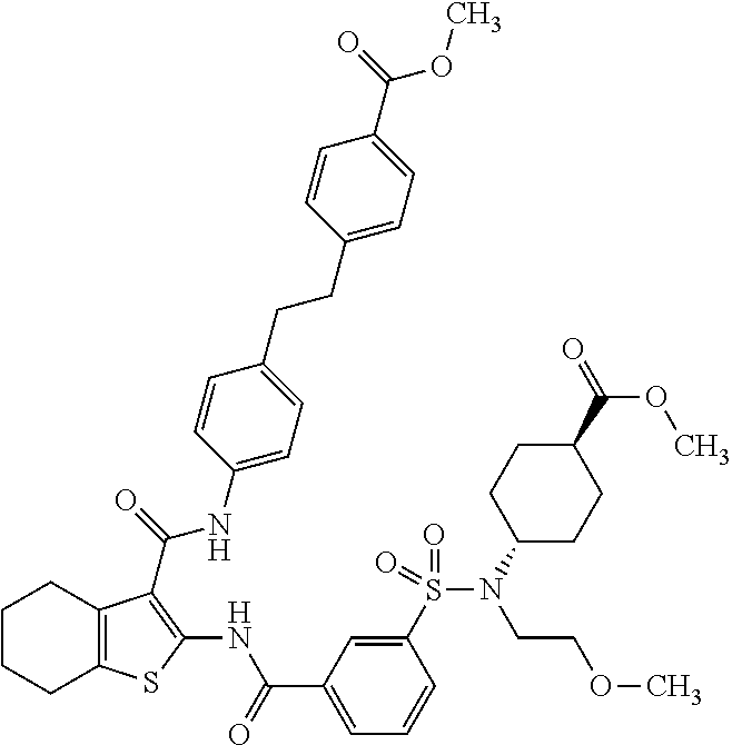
C1(CCC2=CC=C(NC(=O)C3=C(NC(C4=CC=CC(S(N(C5CCC(C(=O)OC)CC5)CCOC)(=O)=O)=C4)=O)SC4=C3CCCC4)C=C2)=CC=C(C(=O)OC)C=C1
